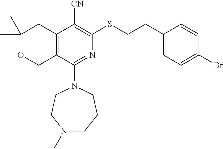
C1(C)(C)OCC2=C(C1)C([CN])=C(SCCC1=CC=C(Br)C=C1)N=C2N1CCN(C)CCC1
